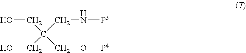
C(C(CN[P3])(CO)CO[P4])O
